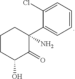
C1=CC=C(Cl)C(C2(N)C(=O)C(O)CCC2)=C1
